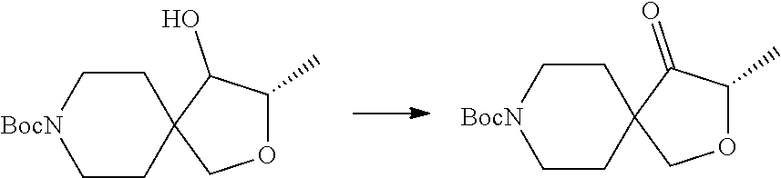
C1C[BocN]CCC12COC(C)C2=O.C1C[BocN]CCC12COC(C)C2O
